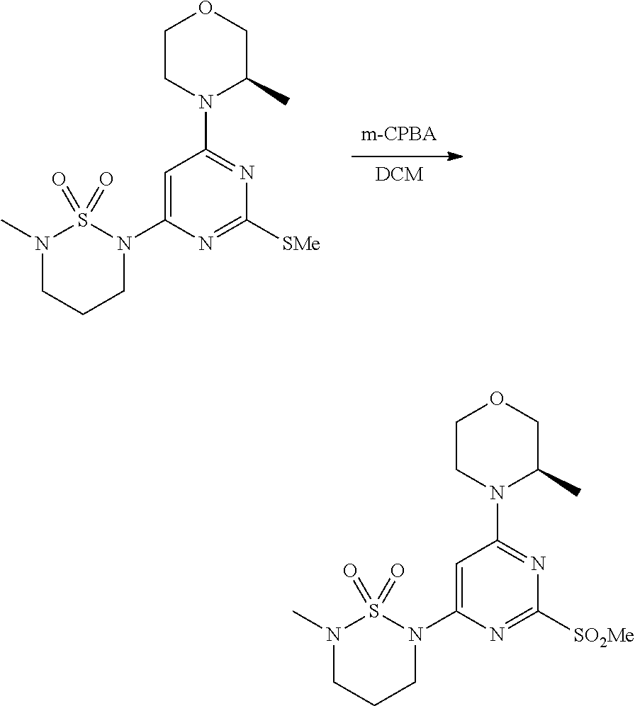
C1(N2S(=O)(=O)N(C)CCC2)=CC(N2C(C)COCC2)=NC([SO2Me])=N1.[DCM].C1(N2S(=O)(=O)N(C)CCC2)=CC(N2C(C)COCC2)=NC([SMe])=N1
